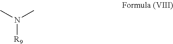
N([R9])(C)C
